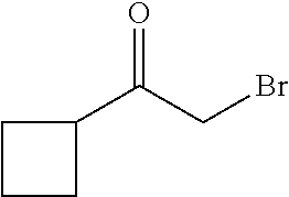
C1CC(C(=O)CBr)C1
